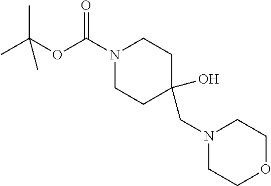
O(C(N1CCC(CN2CCOCC2)(O)CC1)=O)C(C)(C)C
